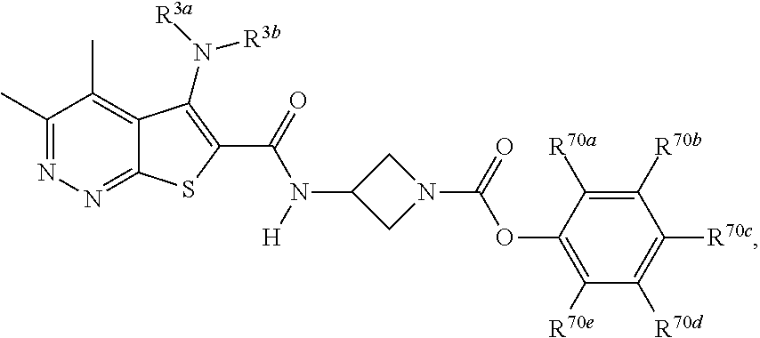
C1(C)=NN=C2C(=C1C)C(N([R3a])[R3b])=C(C(=O)N(C1CN(C(=O)OC3=C([R70e])C([R70d])=C([R70c])C([R70b])=C3[R70a])C1)[H])S2
